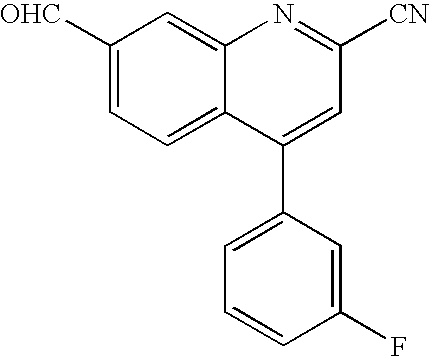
C1([OHC])=CC=C2C(=C1)N=C([CN])C=C2C1=CC=CC(F)=C1
